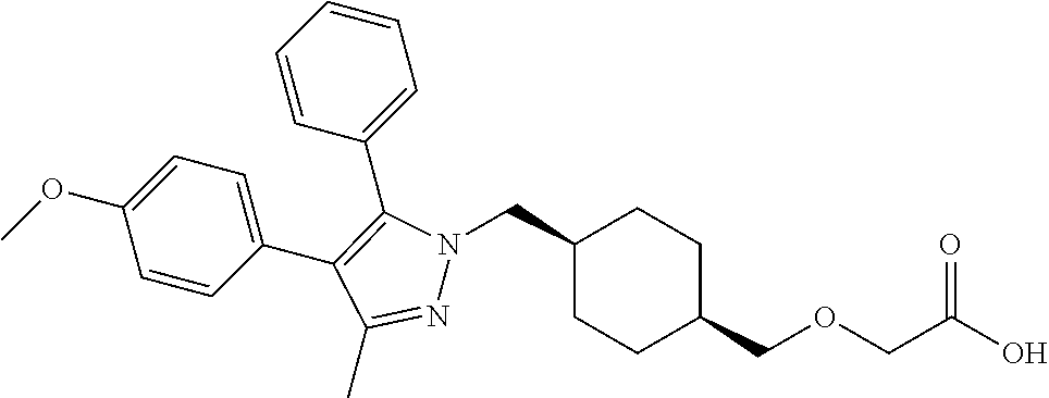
C1(CN2N=C(C)C(C3=CC=C(OC)C=C3)=C2C2=CC=CC=C2)CCC(COCC(O)=O)CC1
